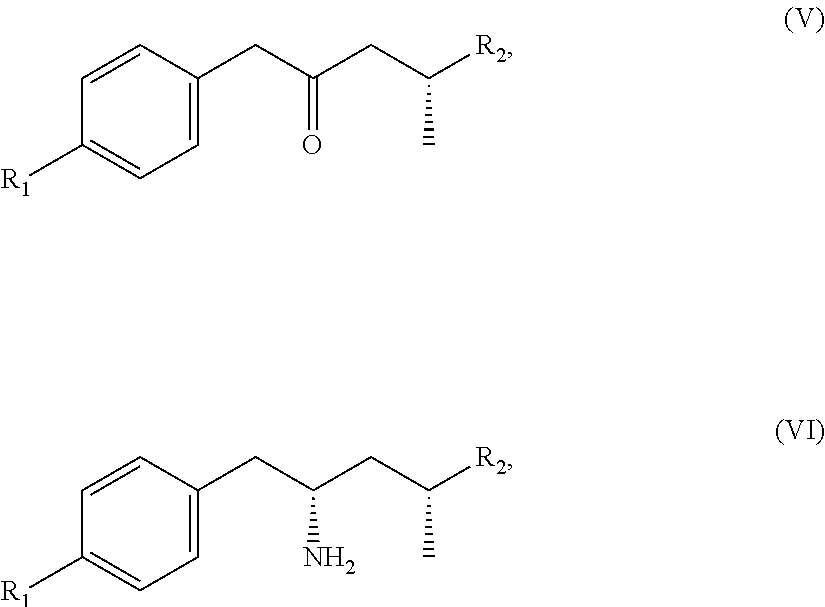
C1=C(CC(CC([R2])C)=O)C=CC([R1])=C1.C1=C(CC(CC([R2])C)N)C=CC([R1])=C1
